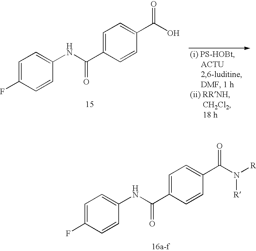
C1=C(C(NC2=CC=C(F)C=C2)=O)C=CC(C(O)=O)=C1.C1=C(C(NC2=CC=C(F)C=C2)=O)C=CC(C(N([R])[R])=O)=C1
